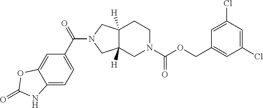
C12=CC=C(C(=O)N3CC4([H])C([H])(C3)CN(C(OCC3=CC(Cl)=CC(Cl)=C3)=O)CC4)C=C1OC(=O)N2
